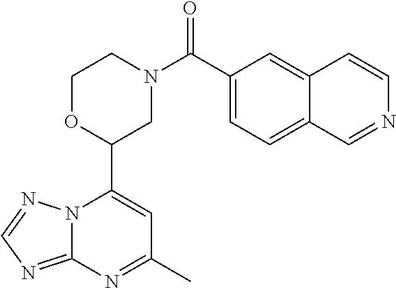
N12C(=NC=N1)N=C(C)C=C2C1CN(C(=O)C2=CC=C3C(=C2)C=CN=C3)CCO1
